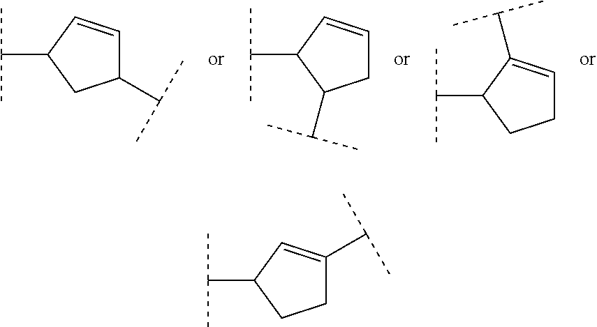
C1=CC(C(C)C)CC1C(C)C.C1=CC(C(C)C)C(C(C)C)C1.C1=C(C(C)C)C(C(C)C)CC1.C1CC(C(C)C)C=C1C(C)C
